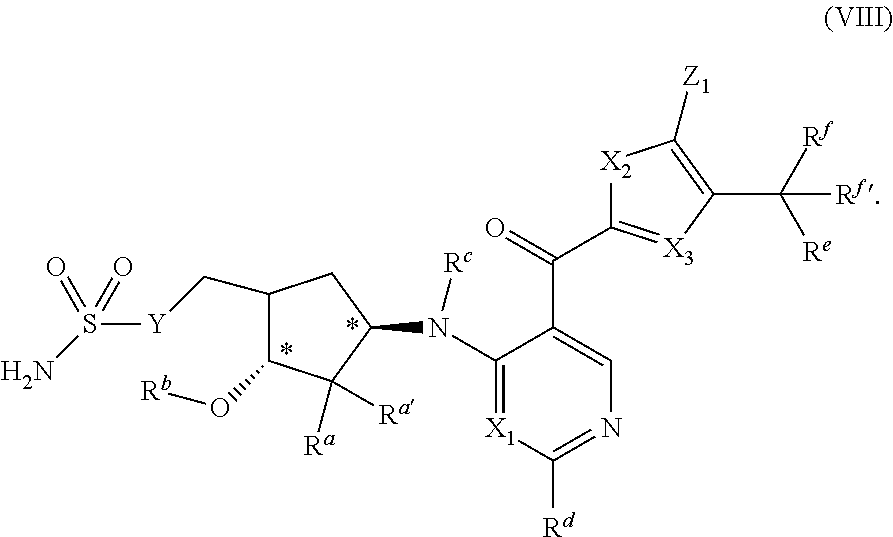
C1(C[Y]S(N)(=O)=O)C(O[Rb])C([Ra])([Ra])C(N(C2=[X1]C([Rd])=NC=C2C(=O)C2=[X3]C(C([Rf])([Re])[Rf])=C([Z1])[X2]2)[Rc])C1
